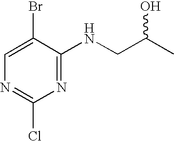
C1=C(Br)C(NCC(O)C)=NC(Cl)=N1
